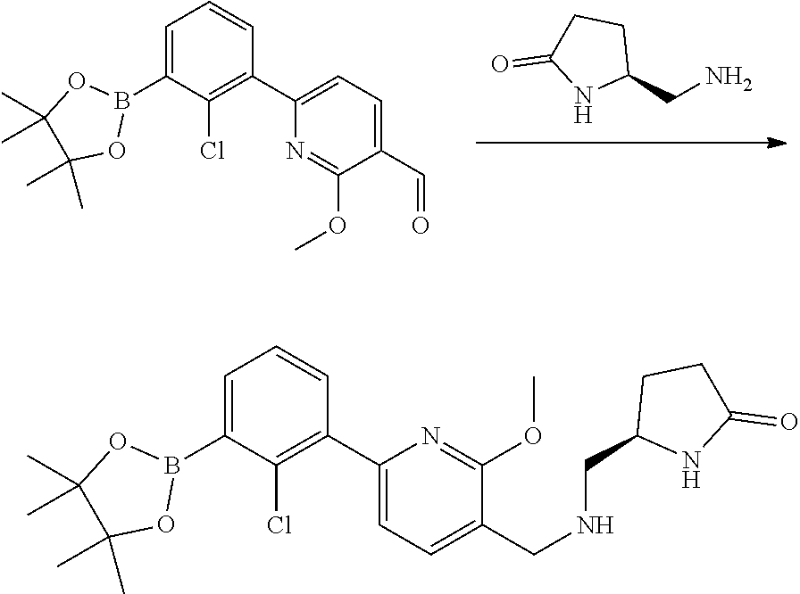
C1(OC)=NC(C2=C(Cl)C(B3OC(C)(C)C(C)(C)O3)=CC=C2)=CC=C1CNCC1NC(=O)CC1.C1=C(C=O)C(OC)=NC(C2=C(Cl)C(B3OC(C)(C)C(C)(C)O3)=CC=C2)=C1.C1(CN)CCC(=O)N1
